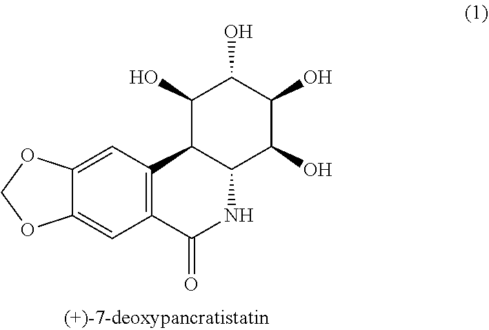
C12=CC3=C(C=C1OCO2)C(=O)NC1C3C(O)C(O)C(O)C1O
